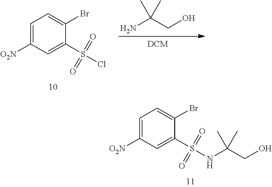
NC(CO)(C)C.C1=C([O2N])C=C(S(Cl)(=O)=O)C(Br)=C1.C1=C([O2N])C=C(S(NC(CO)(C)C)(=O)=O)C(Br)=C1
